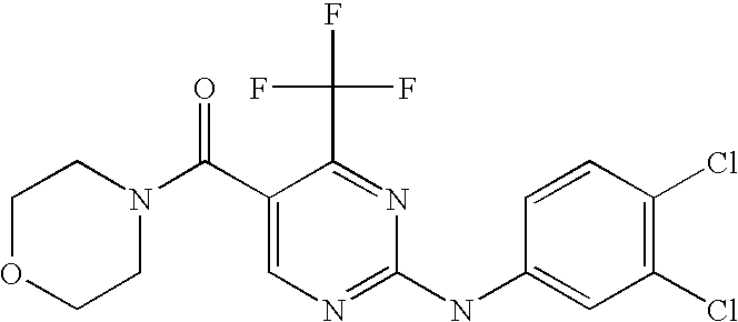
C(C1=CN=C(NC2=CC(Cl)=C(Cl)C=C2)N=C1C(F)(F)F)(=O)N1CCOCC1
